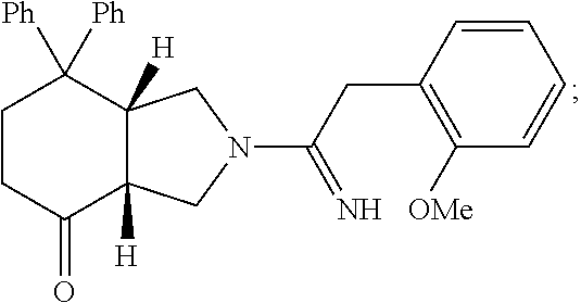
C1CC(=O)C2([H])C([H])(C1([Ph])[Ph])CN(C(=N)CC1=C([OMe])C=CC=C1)C2
